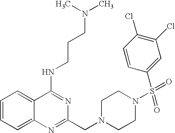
C1=CC=C2C(=C1)C(NCCCN(C)C)=NC(CN1CCN(S(C3=CC(Cl)=C(Cl)C=C3)(=O)=O)CC1)=N2
